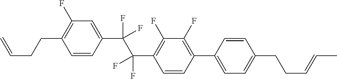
C1=CC(C(C(C2=C(F)C(F)=C(C3=CC=C(CCC=CC)C=C3)C=C2)(F)F)(F)F)=CC(F)=C1CCC=C
